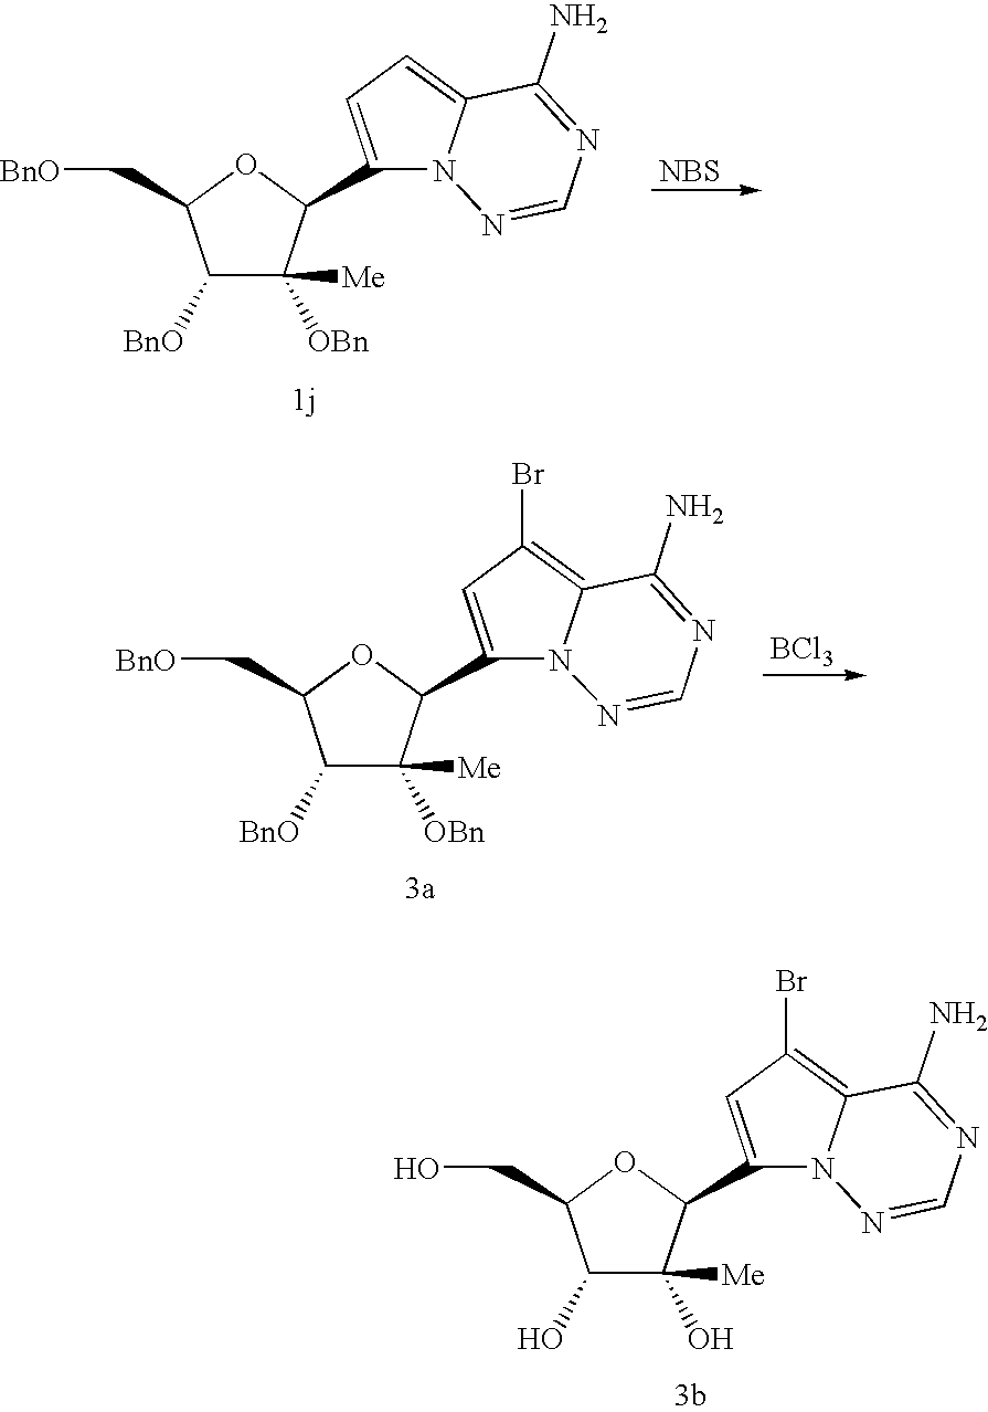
C1(O)C(O)([Me])C(C2=CC(Br)=C3N2N=CN=C3N)OC1CO.[NBS].C1([BnO])C([OBn])([Me])C(C2=CC=C3N2N=CN=C3N)OC1C[BnO].C1([BnO])C([OBn])([Me])C(C2=CC(Br)=C3N2N=CN=C3N)OC1C[BnO].[BCl3]
